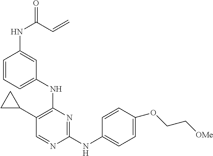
C1(NC2=CC=C(OCC[OMe])C=C2)=NC(NC2=CC=CC(NC(C=C)=O)=C2)=C(C2CC2)C=N1
